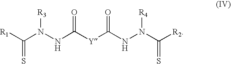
C(N(NC([Y]C(NN([R4])C(=S)[R2])=O)=O)[R3])([R1])=S
